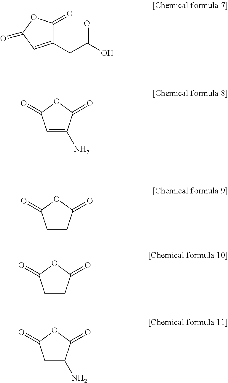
C1=C(N)C(=O)OC1=O.C1=CC(=O)OC1=O.C1CC(=O)OC1=O.C1C(N)C(=O)OC1=O.O=C(O)CC1=CC(=O)OC1=O
